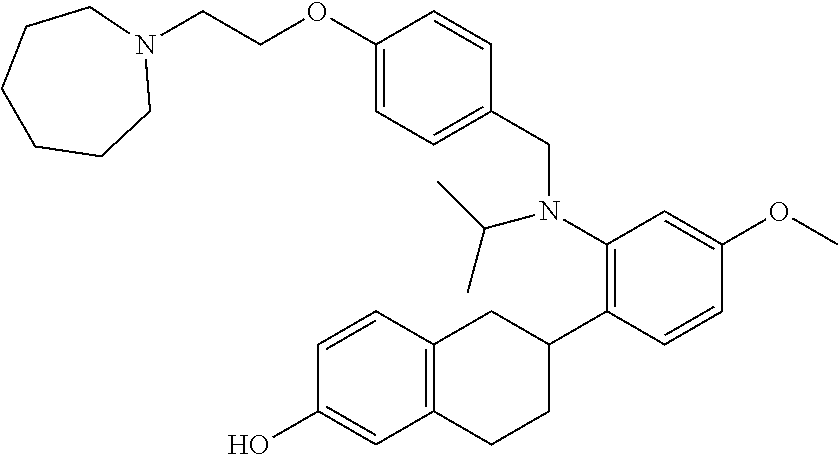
N1(CCOC2=CC=C(CN(C3=C(C4CC5=C(CC4)C=C(O)C=C5)C=CC(OC)=C3)C(C)C)C=C2)CCCCCC1
